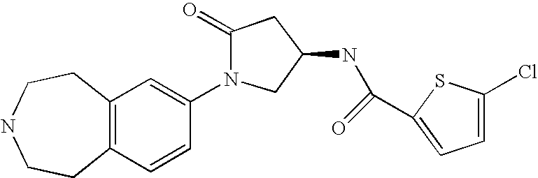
C12=C(C=CC(N3CC(NC(C4=CC=C(Cl)S4)=O)CC3=O)=C1)CCNCC2
